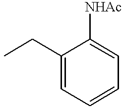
C1(CC)=CC=CC=C1[NHAc]
